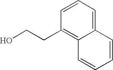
C12=CC=CC(CCO)=C1C=CC=C2
